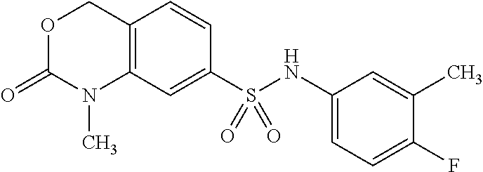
O1C(=O)N(C)C2=C(C1)C=CC(S(NC1=CC=C(F)C(C)=C1)(=O)=O)=C2
